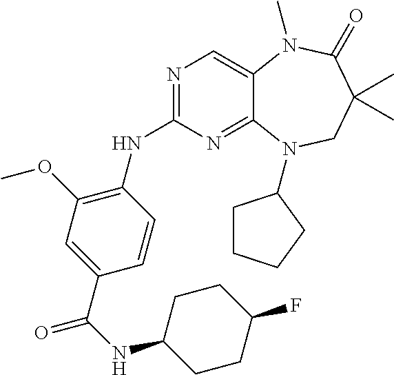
N1=C(NC2=C(OC)C=C(C(=O)NC3CCC(F)CC3)C=C2)N=C2C(=C1)N(C)C(=O)C(C)(C)CN2C1CCCC1
